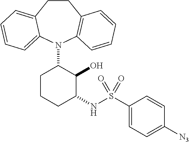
C1CC2=CC=CC=C2N(C2CCCC(NS(C3=CC=C([N3])C=C3)(=O)=O)C2O)C2=C1C=CC=C2
